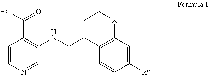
C1=CN=CC(NCC2C3=C([X]CC2)C=C([R6])C=C3)=C1C(O)=O
